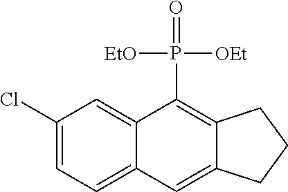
C1(Cl)=CC=C2C(=C1)C(P([EtO])([OEt])=O)=C1C(=C2)CCC1
